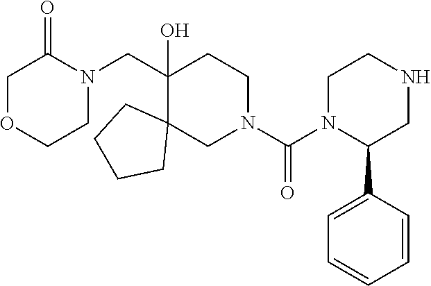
O1CC(=O)N(CC2(O)C3(CN(C(N4C(C5=CC=CC=C5)CNCC4)=O)CC2)CCCC3)CC1
